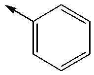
C1(->C)=CC=CC=C1
